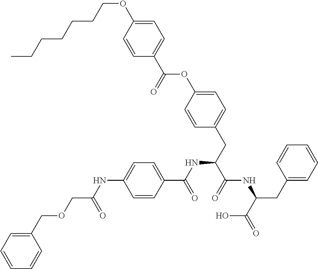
C1=C(OCCCCCCC)C=CC(C(=O)OC2=CC=C(CC(C(NC(CC3=CC=CC=C3)C(=O)O)=O)NC(C3=CC=C(NC(=O)COCC4=CC=CC=C4)C=C3)=O)C=C2)=C1
